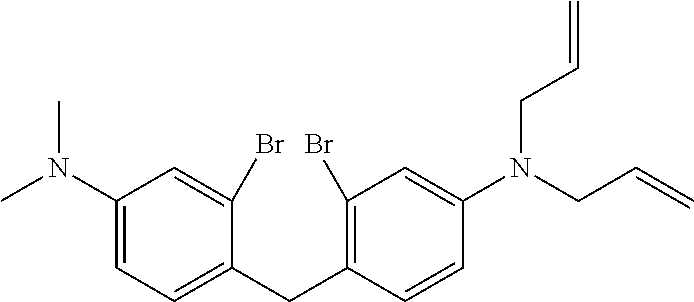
CN(C1=CC=C(CC2=C(Br)C=C(N(CC=C)CC=C)C=C2)C(Br)=C1)C
